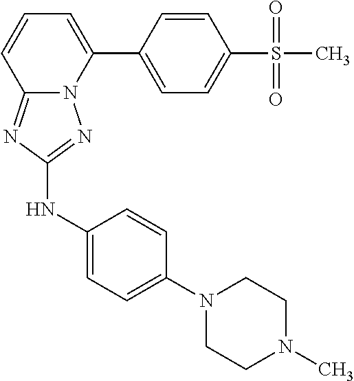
C1=CC(C2=CC=CC3=NC(NC4=CC=C(N5CCN(C)CC5)C=C4)=NN23)=CC=C1S(=O)(C)=O
